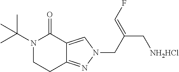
N1(C(C)(C)C)CCC2=NN(CC(C[NH2HCl])=CF)C=C2C1=O
